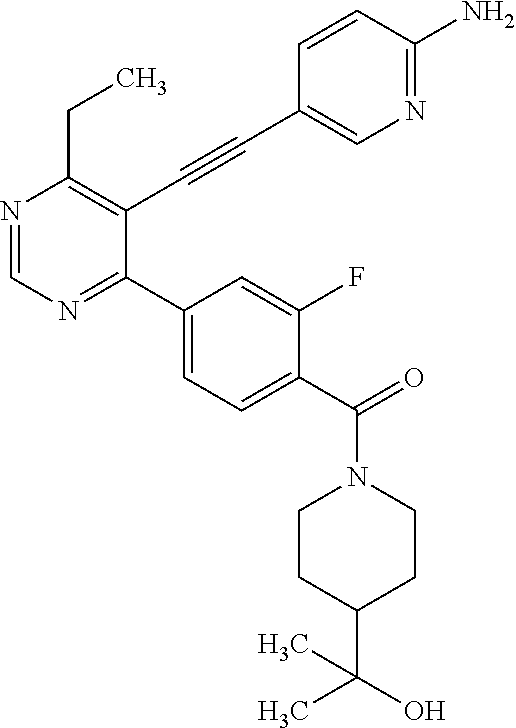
N1=CN=C(C2=CC=C(C(=O)N3CCC(C(C)(O)C)CC3)C(F)=C2)C(C#CC2=CN=C(N)C=C2)=C1CC
